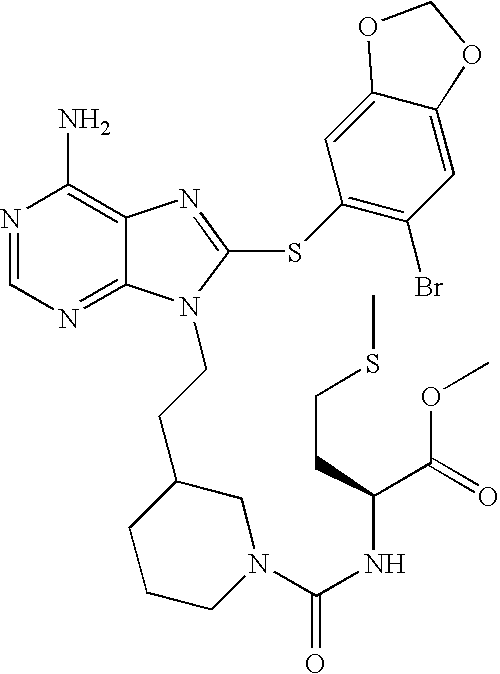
N1=CN=C2C(=C1N)N=C(SC1=C(Br)C=C3C(=C1)OCO3)N2CCC1CN(C(=O)NC(CCSC)C(=O)OC)CCC1
